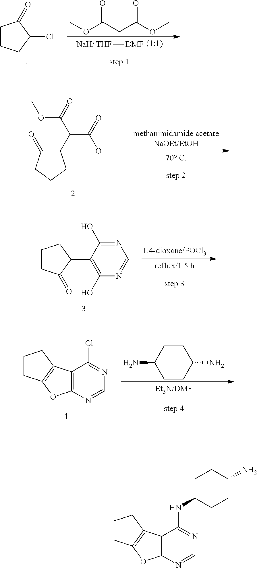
C12=C(N=CN=C1NC1CCC(N)CC1)OC1=C2CCC1.C1CCC(Cl)C1=O.[THF][DMF].COC(CC(OC)=O)=O.C1(C(C(=O)OC)C(=O)OC)C(=O)CCC1.C1(C2CCCC2=O)=C(O)N=CN=C1O.C12=C(N=CN=C1Cl)OC1=C2CCC1.C1(N)CCC(N)CC1
